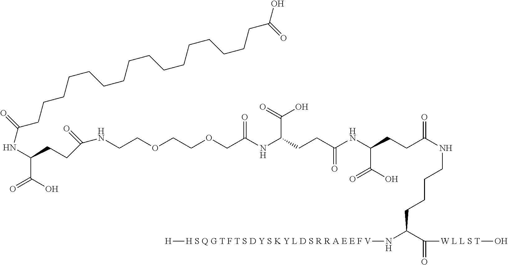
C(NC(C(O)=O)CCC(NCCOCCOCC(NC(C(O)=O)CCC(NC(C(O)=O)CCC(NCCCCC(N[H S Q G T F T S D Y S K Y L D S R R A E E F V][H])C([W L L S T]O)=O)=O)=O)=O)=O)(=O)CCCCCCCCCCCCCCCCC(O)=O
